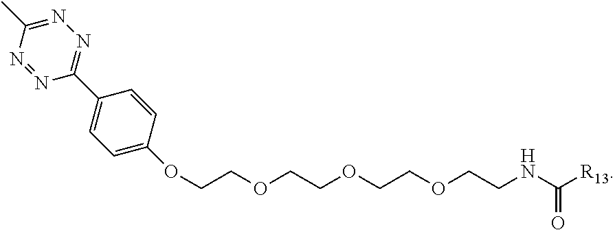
C([R13])(NCCOCCOCCOCCOC1=CC=C(C2=NN=C(C)N=N2)C=C1)=O
